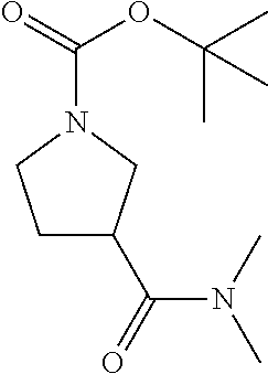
C1C(C(N(C)C)=O)CN(C(=O)OC(C)(C)C)C1
